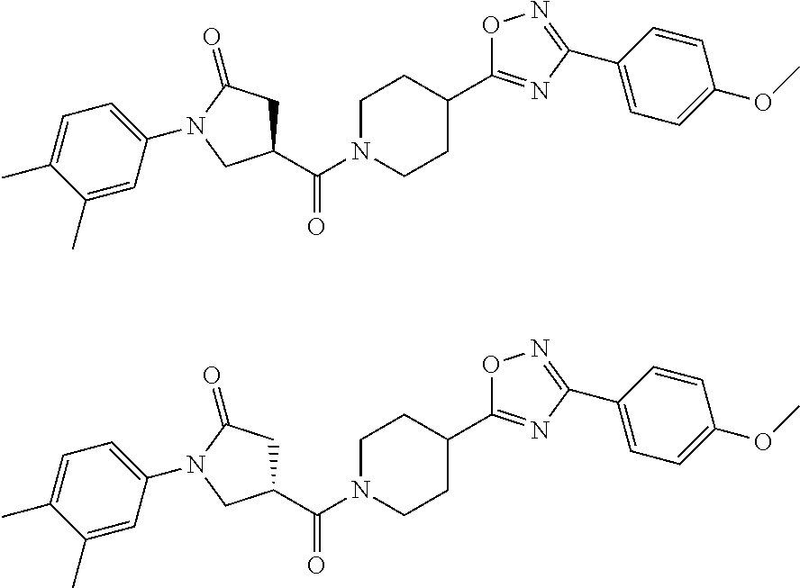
C1(C)=CC(N2C(=O)CC(C(N3CCC(C4=NC(C5=CC=C(OC)C=C5)=NO4)CC3)=O)C2)=CC=C1C.C1(C)=CC(N2C(=O)CC(C(N3CCC(C4=NC(C5=CC=C(OC)C=C5)=NO4)CC3)=O)C2)=CC=C1C
